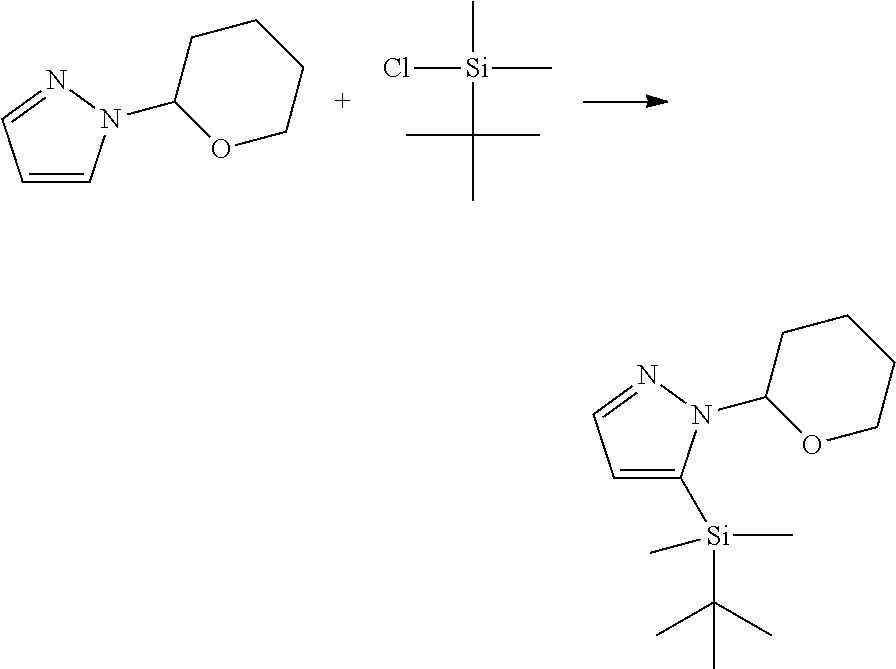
C1=CN(C2CCCCO2)N=C1.Cl[Si](C)(C)C(C)(C)C.C1=C([Si](C(C)(C)C)(C)C)N(C2CCCCO2)N=C1
